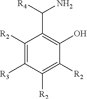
C1([R2])=C([R3])C([R2])=C([R2])C(O)=C1C([R4])N
